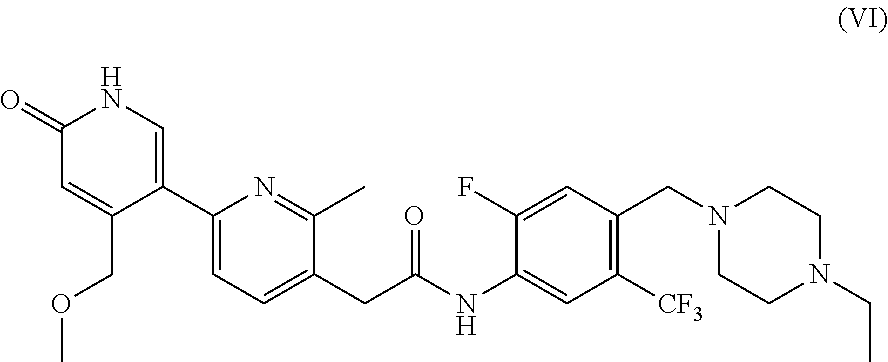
C1(C2=CNC(=O)C=C2COC)=CC=C(CC(NC2=CC([CF3])=C(CN3CCN(CC)CC3)C=C2F)=O)C(C)=N1
